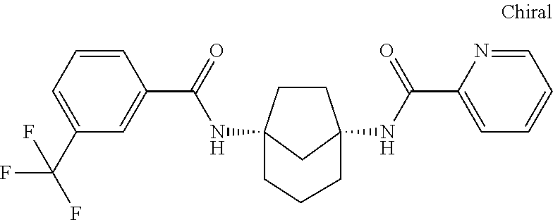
C1CC2(NC(C3=CC(C(F)(F)F)=CC=C3)=O)CC1(NC(C1=CC=CC=N1)=O)CCC2
